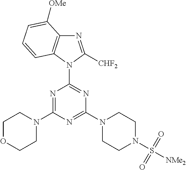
C1OCCN(C2=NC(N3C4=C(N=C3[CHF2])C([OMe])=CC=C4)=NC(N3CCN(S([NMe2])(=O)=O)CC3)=N2)C1
